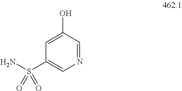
NS(C1=CN=CC(O)=C1)(=O)=O
